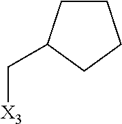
C1CC(C[X3])CC1
